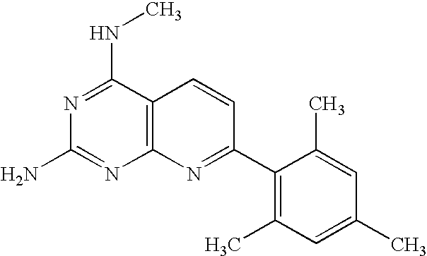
N1=C(NC)C2=C(N=C1N)N=C(C1=C(C)C=C(C)C=C1C)C=C2
